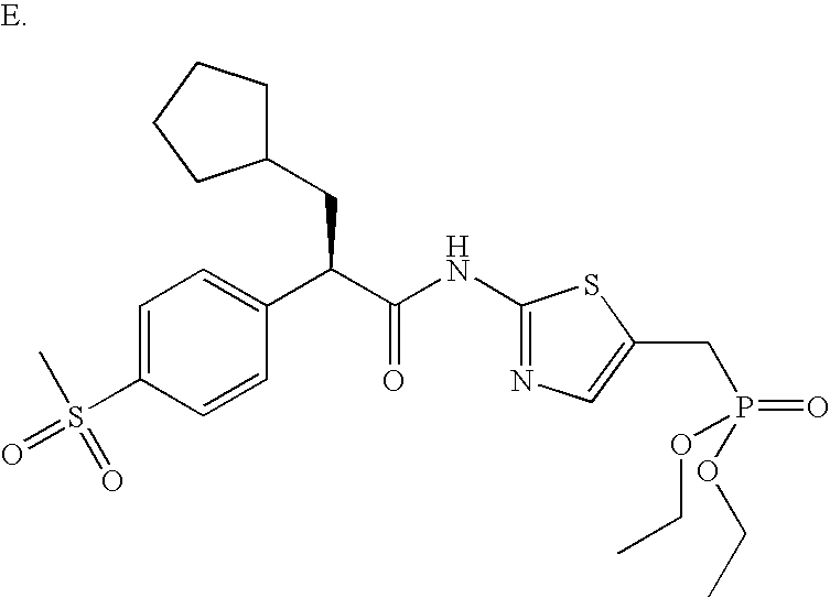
C1=C(S(C)(=O)=O)C=CC(C(C(NC2=NC=C(CP(=O)(OCC)OCC)S2)=O)CC2CCCC2)=C1
